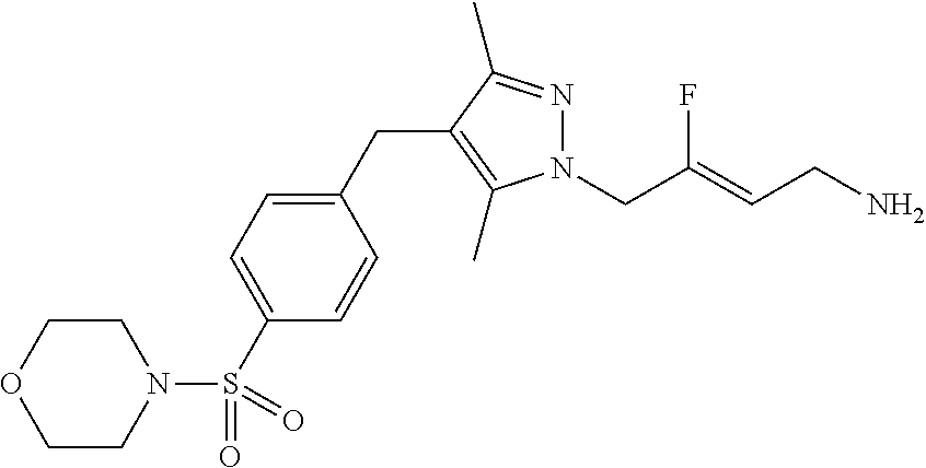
N1(CC(=CCN)F)N=C(C)C(CC2=CC=C(S(N3CCOCC3)(=O)=O)C=C2)=C1C
